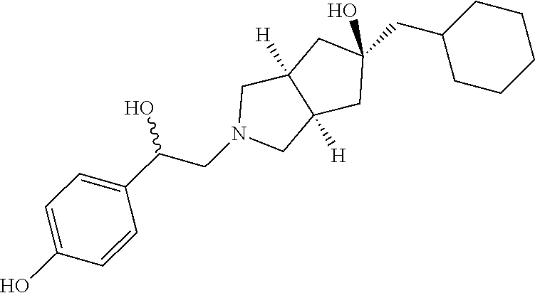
OC(CN1CC2([H])C([H])(C1)CC(O)(CC1CCCCC1)C2)C1=CC=C(O)C=C1
